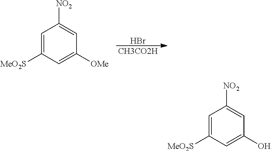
Br.[CH3CO2H].C1=C([MeO2S])C=C([OMe])C=C1[NO2].C1=C([MeO2S])C=C(O)C=C1[NO2]
